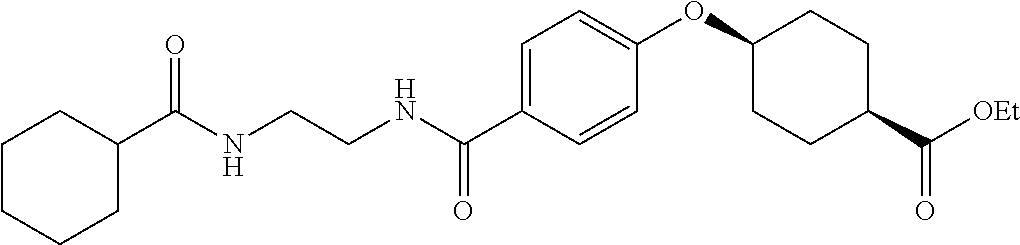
C1=C(C(NCCNC(C2CCCCC2)=O)=O)C=CC(OC2CCC(C(=O)[OEt])CC2)=C1
